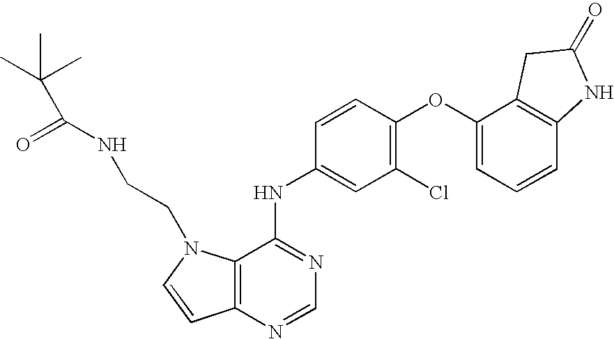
C12=C(N=CN=C1NC1=CC(Cl)=C(OC3=CC=CC4=C3CC(=O)N4)C=C1)C=CN2CCNC(=O)C(C)(C)C
